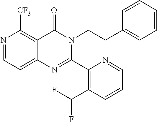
N1=CC=C2C(=C1[CF3])C(=O)N(CCC1=CC=CC=C1)C(C1=C(C(F)F)C=CC=N1)=N2
